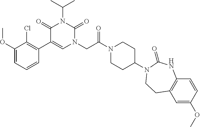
C1=CC=C(OC)C(Cl)=C1C1=CN(CC(N2CCC(N3C(=O)NC4=C(C=C(OC)C=C4)CC3)CC2)=O)C(=O)N(C(C)C)C1=O
